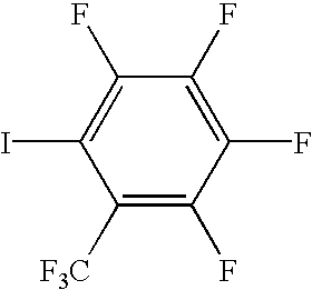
C1([F3C])=C(F)C(F)=C(F)C(F)=C1I
